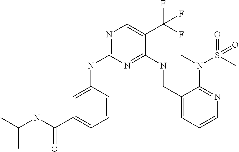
C1=CC(NC2=NC=C(C(F)(F)F)C(NCC3=CC=CN=C3N(S(C)(=O)=O)C)=N2)=CC(C(=O)NC(C)C)=C1
